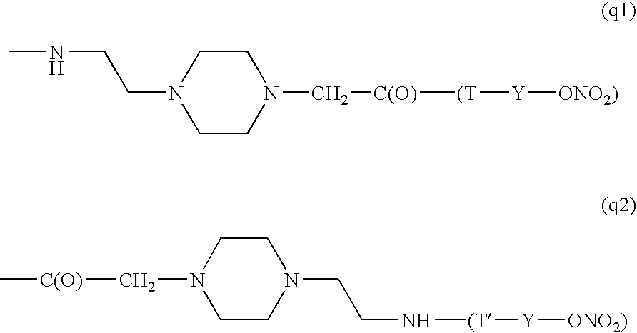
CNCCN1CCN(C[C(O)][(T][Y][ONO2)])CC1.C1CN(CCN[(T][Y][ONO2)])CCN1C[C(O)]C
